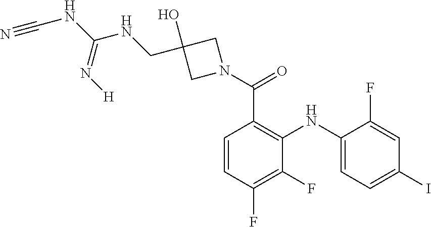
C1=C(F)C(NC2=C(C(N3CC(O)(CNC(NC#N)=N[H])C3)=O)C=CC(F)=C2F)=CC=C1I
